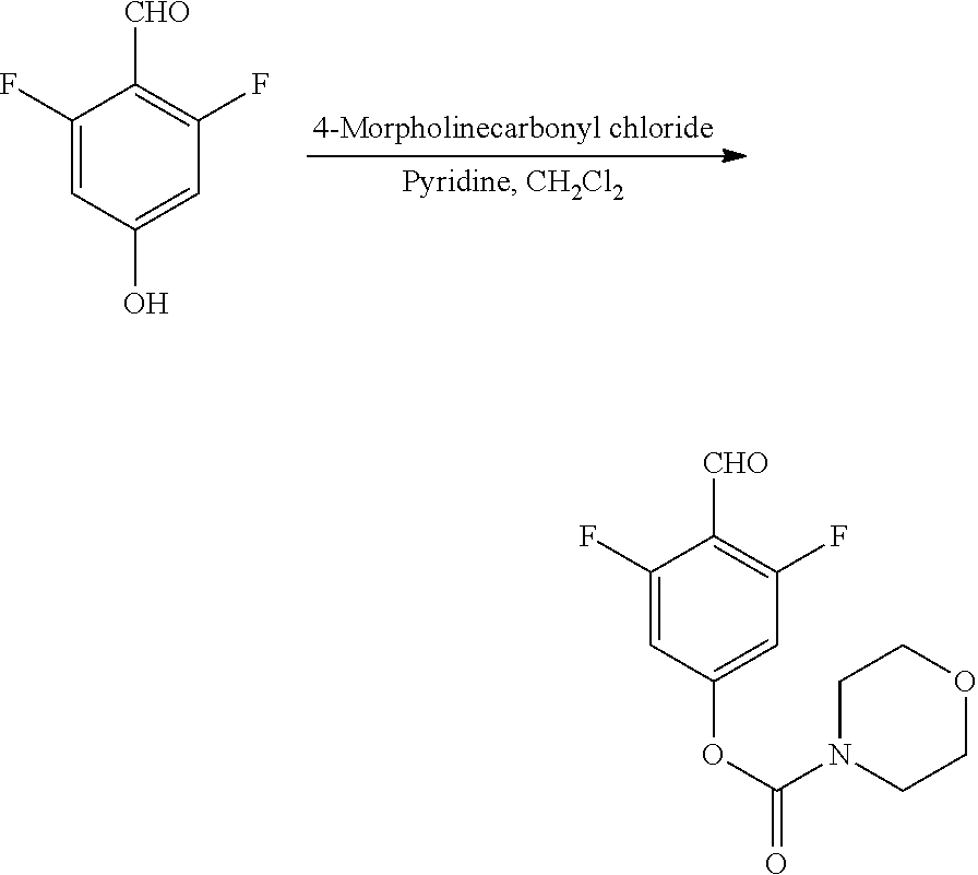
C1(F)=CC(O)=CC(F)=C1[CHO].C1(F)=CC(OC(=O)N2CCOCC2)=CC(F)=C1[CHO]
